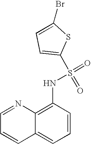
C1=NC2=C(NS(=O)(=O)C3=CC=C(Br)S3)C=CC=C2C=C1
